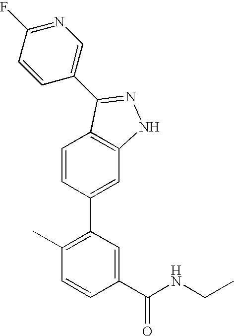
C1=CC(C2=C(C)C=CC(C(NCC)=O)=C2)=CC2=C1C(C1=CN=C(F)C=C1)=NN2
